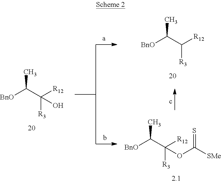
[BnO]C(C([R12])([R3])O)C.[BnO]C(C([R12])[R3])C.[BnO]C(C([R12])([R3])OC([SMe])=S)C
